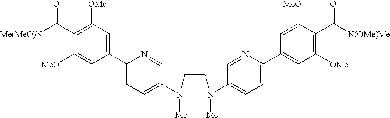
C1(C([Me(MeO)N])=O)=C([OMe])C=C(C2=CC=C(N(CCN(C3=CC=C(C4=CC([OMe])=C(C([N(OMe)Me])=O)C([MeO])=C4)N=C3)[Me])[Me])C=N2)C=C1[MeO]
